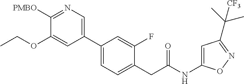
N1=C([PMBO])C(OCC)=CC(C2=CC=C(CC(NC3=CC(C(C)(C)[CF3])=NO3)=O)C(F)=C2)=C1
